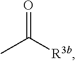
O=C([R3b])C
